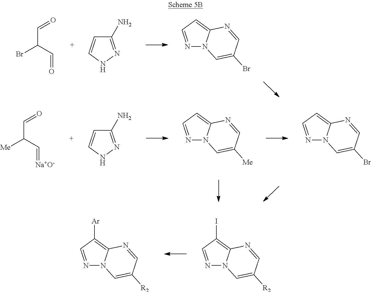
N1=CC([Ar])=C2N1C=C([R2])C=N2.N1=CC(I)=C2N1C=C([R2])C=N2.C(C(C=O)Br)=O.C1(N)=NNC=C1.N1=CC=C2N1C=C(Br)C=N2.C(C(C=[Na+O-])[Me])=O.C1(N)=NNC=C1.N1=CC=C2N1C=C([Me])C=N2.N1=CC=C2N1C=C(Br)C=N2
